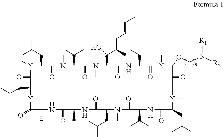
O=C1N(C)C(CC(C)C)C(=O)N(C)C(C(C)C)C(=O)N(C)C(C(C(CC=CC)C)O)C(=O)NC(CC)C(=O)N(C)C(OCN([R2])[R1])C(=O)CN(C)C(CC(C)C)C(=O)NC(C(C)C)C(=O)N(C)C(CC(C)C)C(=O)NC(C)C(=O)NC(C)C(=O)N(C)C1CC(C)C
